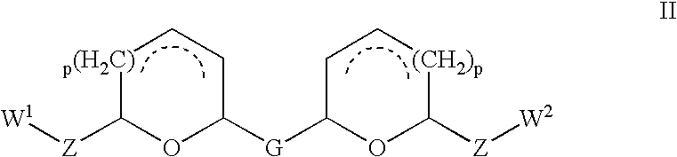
[Z](C1OC([G]C2OC([Z][W2])[(CH2)p]CC2)CC[p(H2C)]1)[W1]
